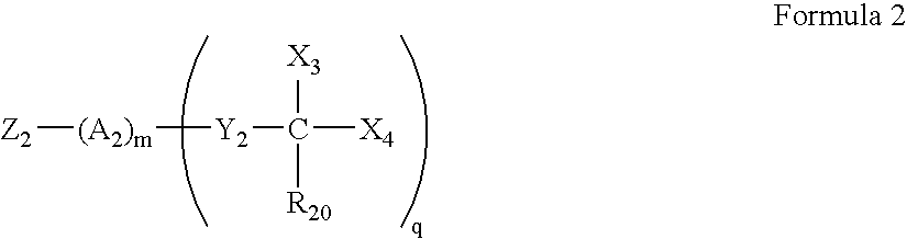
[Z2][(A2)m][Y2]C([X4])([X3])[R20]
